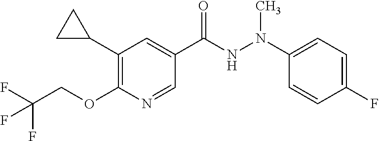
N(C(C1=CC(C2CC2)=C(OCC(F)(F)F)N=C1)=O)N(C)C1=CC=C(F)C=C1
